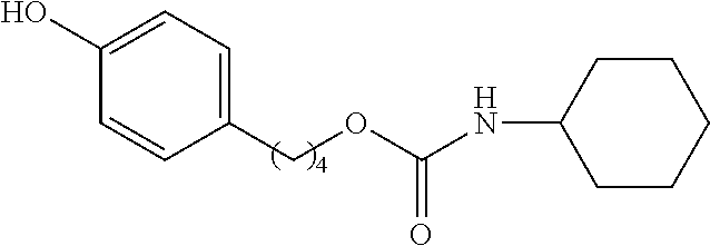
C1(COC(NC2CCCCC2)=O)=CC=C(O)C=C1
